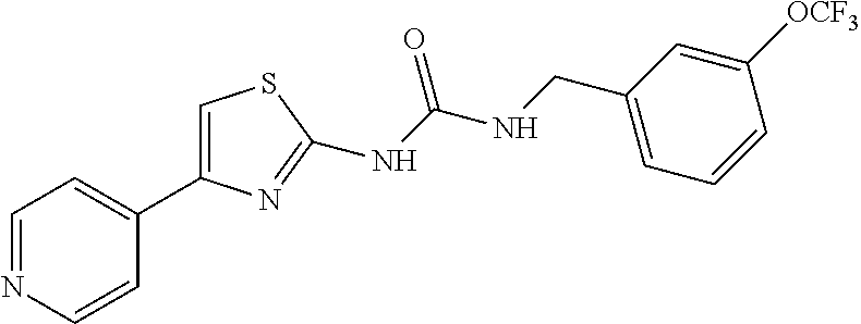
C1=NC=CC(C2=CSC(NC(NCC3=CC=CC([OCF3])=C3)=O)=N2)=C1
